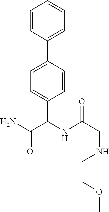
C(C(NC(CNCCOC)=O)C1=CC=C(C2=CC=CC=C2)C=C1)(N)=O
